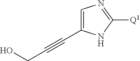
C1=C(C#CCO)NC([Q1])=N1
